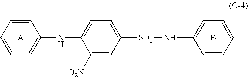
C1=CC=CC(NC2=CC=C([SO2]NC3=CC=CC=C3)C=C2[O2N])=C1.[A].B
